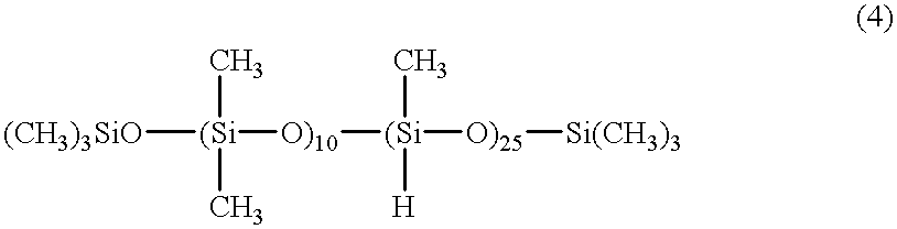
[(CH3)3SiO][(Si](C)(C)[O)10][(Si](C)([H])[O)25][Si(CH3)3]
